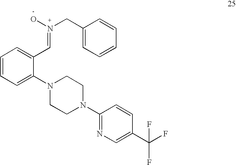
C1=CC=C(N2CCN(C3=NC=C(C(F)(F)F)C=C3)CC2)C(C=N(CC2=CC=CC=C2)O)=C1
